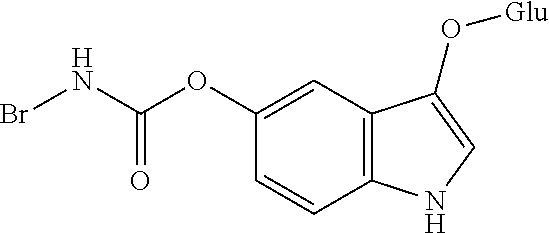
O(C1=CC2=C(C=C1)NC=C2O[Glu])C(NBr)=O
